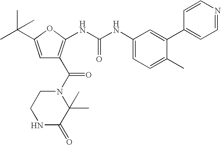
N1C(=O)C(C)(C)N(C(=O)C2=C(NC(NC3=CC=C(C)C(C4=CC=NC=C4)=C3)=O)OC(C(C)(C)C)=C2)CC1
